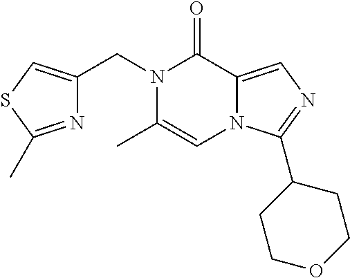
C(N1C(C)=CN2C(=CN=C2C2CCOCC2)C1=O)C1=CSC(C)=N1
